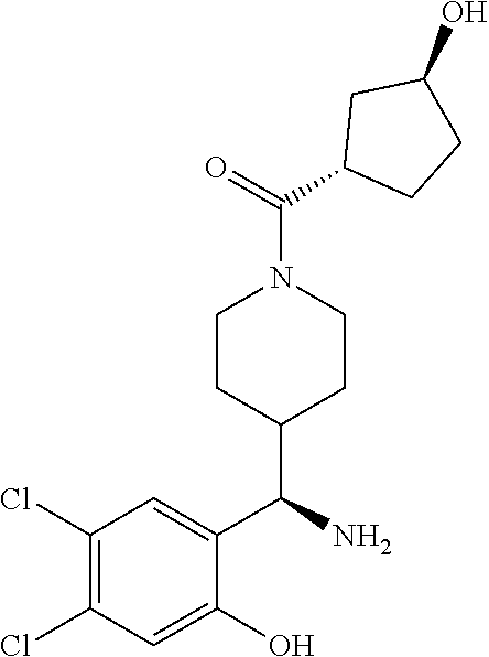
C(=O)(N1CCC(C(C2=CC(Cl)=C(Cl)C=C2O)N)CC1)C1CC(O)CC1
